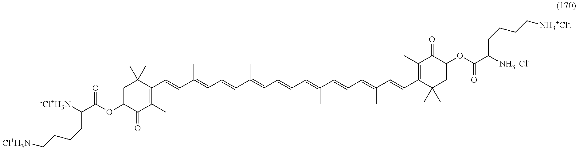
C1C(OC(C([-Cl+H3N])CCCC[-Cl+H3N])=O)C(=O)C(C)=C(C=CC(=CC=CC(=CC=CC=C(C=CC=C(C=CC2=C(C)C(=O)C(OC(C([NH3+Cl-])CCCC[NH3+Cl-])=O)CC2(C)C)C)C)C)C)C1(C)C
